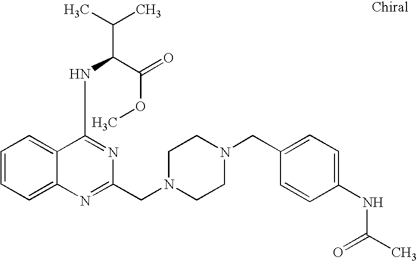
C1=CC=C2C(=C1)C(NC(C(C)C)C(=O)OC)=NC(CN1CCN(CC3=CC=C(NC(C)=O)C=C3)CC1)=N2
